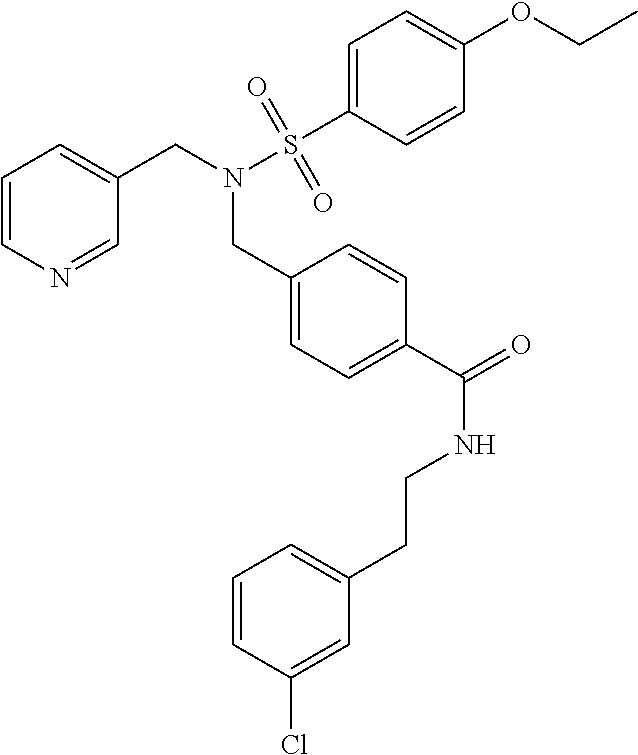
C1=CN=CC(CN(S(C2=CC=C(OCC)C=C2)(=O)=O)CC2=CC=C(C(=O)NCCC3=CC=CC(Cl)=C3)C=C2)=C1
